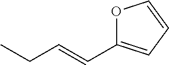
O1C(C=CCC)=CC=C1
